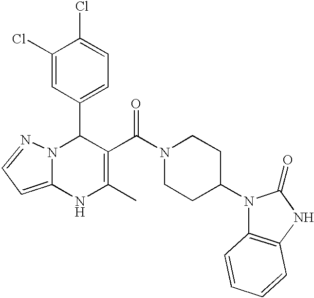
C1(C2N3C(=CC=N3)NC(C)=C2C(=O)N2CCC(N3C4=C(NC3=O)C=CC=C4)CC2)=CC=C(Cl)C(Cl)=C1
